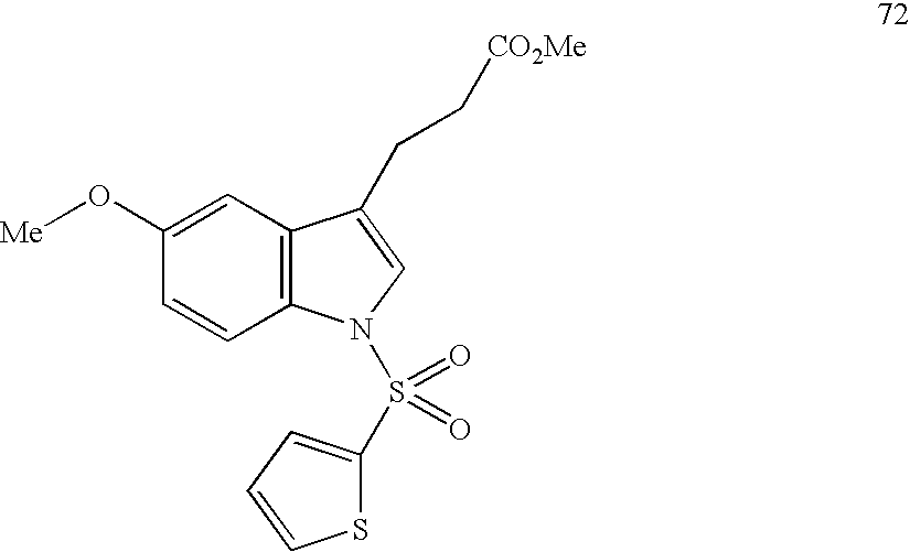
C12=C(N(S(=O)(=O)C3=CC=CS3)C=C1CC[CO2Me])C=CC(O[Me])=C2
